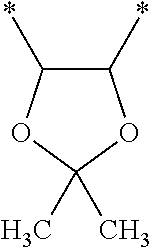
C1(*)C(*)OC(C)(C)O1
